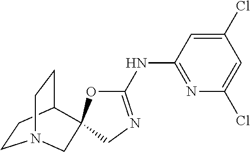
C1CC2CCN1CC21OC(NC2=NC(Cl)=CC(Cl)=C2)=NC1
